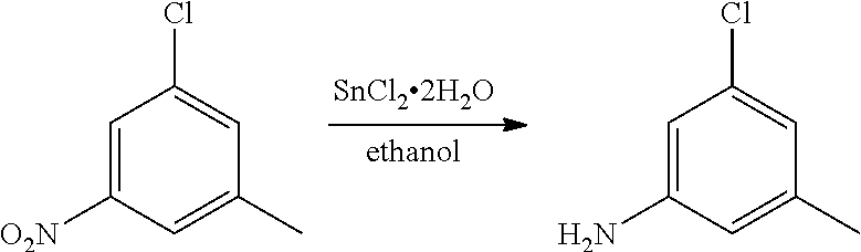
C1=C([O2N])C=C(C)C=C1Cl.C1=C(N)C=C(C)C=C1Cl
